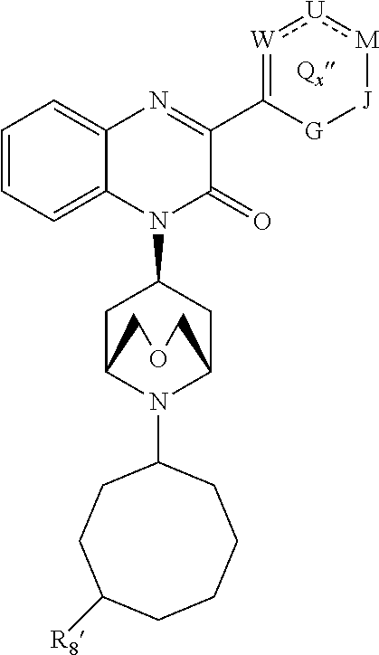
C1=CC=C2C(=C1)N=C(C1=[W]:[U]:[M][J][G]1)C(=O)N2C1CC2N(C3CCC([R8])CCCC3)C(C1)COC2
